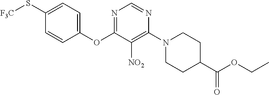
C1(OC2=NC=NC(N3CCC(C(OCC)=O)CC3)=C2[NO2])=CC=C(S[F3C])C=C1
